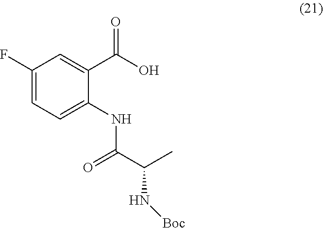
C1(F)=CC=C(NC(C(C)N[Boc])=O)C(C(O)=O)=C1
